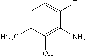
C1=C([HO2C])C(O)=C(N)C(F)=C1
